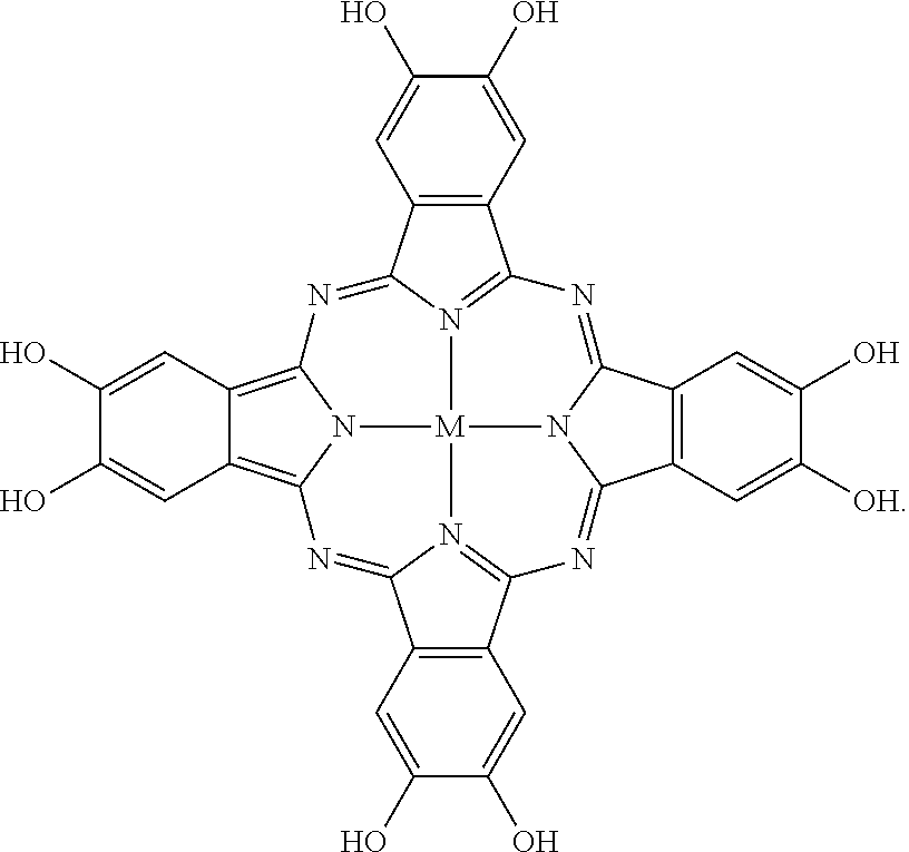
C1(O)=CC2=C(C=C1O)C1=N3C2=NC2=C4C(=C5N2[M]32N3C(=NC6=N2C(=N5)C2=C6C=C(O)C(O)=C2)C2=C(C=C(O)C([OH])=C2)C3=N1)C=C(O)C(O)=C4
